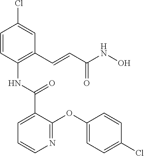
C1=CC(Cl)=CC(C=CC(NO)=O)=C1NC(=O)C1=CC=CN=C1OC1=CC=C(Cl)C=C1
